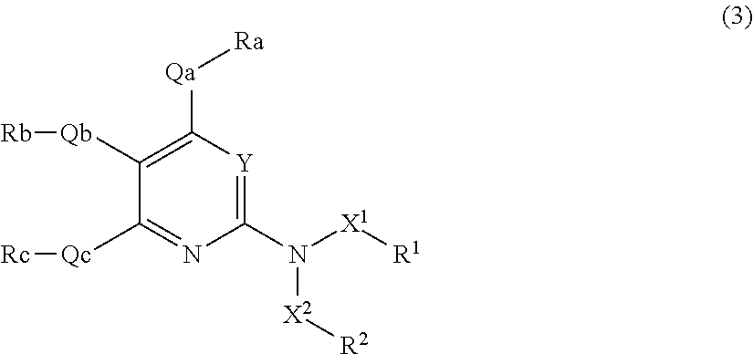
C1([Qb][Rb])=C([Qa][Ra])[Y]=C(N([X2][R2])[X1][R1])N=C1[Qc][Rc]
